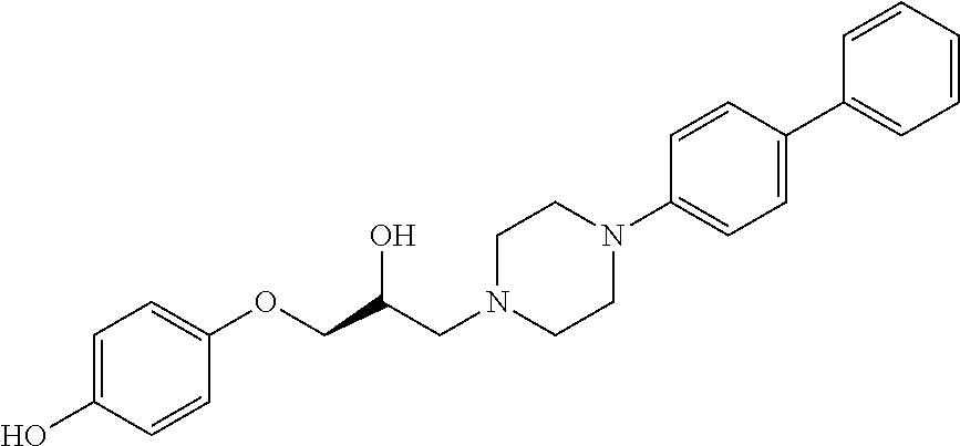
C1=CC(OCC(CN2CCN(C3=CC=C(C4=CC=CC=C4)C=C3)CC2)O)=CC=C1O
